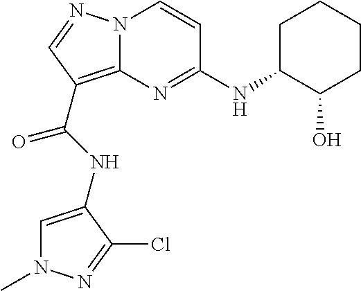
C1=C(NC(=O)C2=C3N(N=C2)C=CC(NC2C(O)CCCC2)=N3)C(Cl)=NN1C
